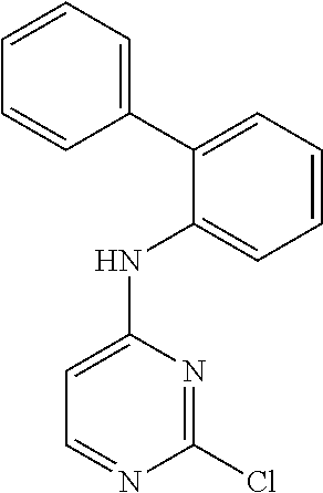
C1=CC=C(C2=CC=CC=C2)C(NC2=CC=NC(Cl)=N2)=C1
